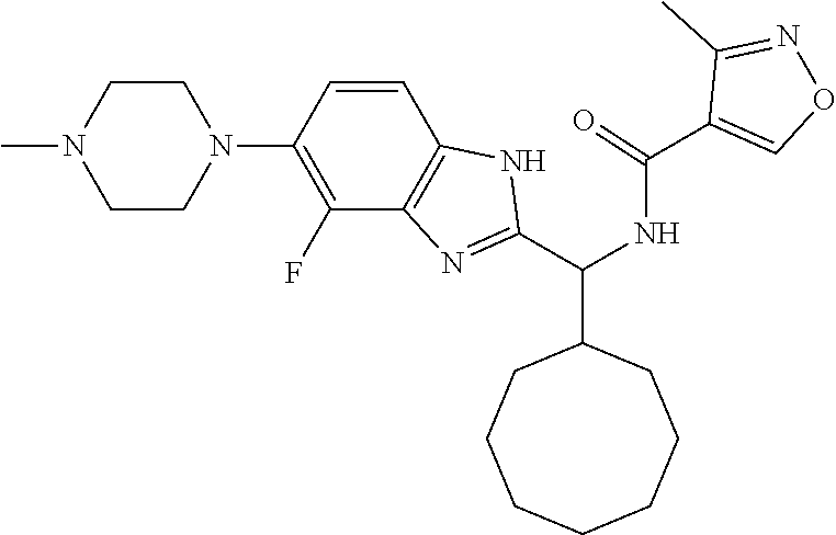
C1CN(C)CCN1C1=C(F)C2=C(NC(C(NC(C3=CON=C3C)=O)C3CCCCCCC3)=N2)C=C1
